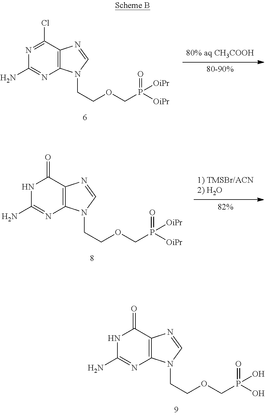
[80-90%].C1(N)=NC2=C(C(Cl)=N1)N=CN2CCOCP(=O)([OiPr])[OiPr].[82%].C1(N)=NC2=C(C(=O)N1)N=CN2CCOCP(=O)([OiPr])[OiPr].C1(N)=NC2=C(C(=O)N1)N=CN2CCOCP(=O)(O)O
